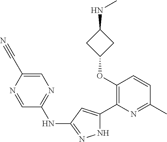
C1(OC2=C(C3=CC(NC4=NC=C(C#N)N=C4)=NN3)N=C(C)C=C2)CC(NC)C1
